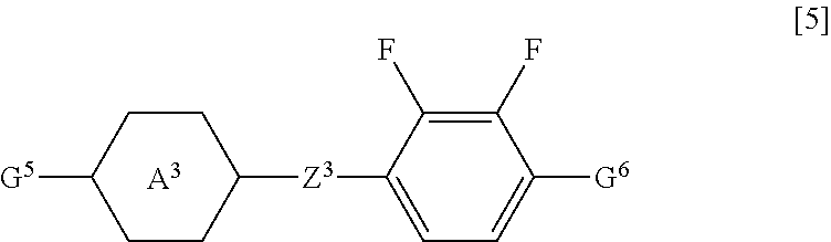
[A3].[G5]C1CCC([Z3]C2=CC=C([G6])C(F)=C2F)CC1
